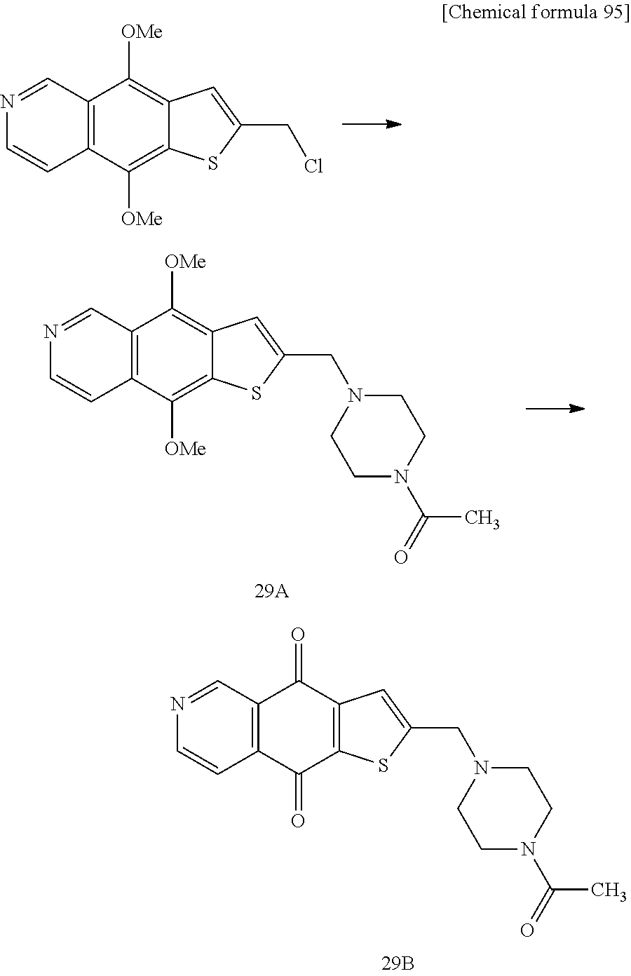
C12=C(C([OMe])=C3C(=C1[OMe])C=C(CCl)S3)C=CN=C2.C12=C(C(=O)C3=C(C1=O)C=C(CN1CCN(C(=O)C)CC1)S3)C=CN=C2.C12=C(C([OMe])=C3C(=C1[OMe])C=C(CN1CCN(C(=O)C)CC1)S3)C=CN=C2
